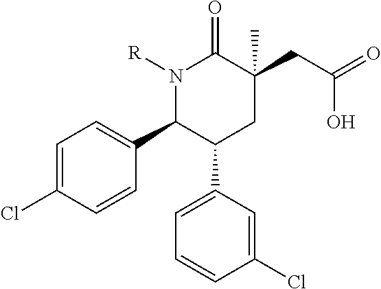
N1([R])C(C2=CC=C(Cl)C=C2)C(C2=CC=CC(Cl)=C2)CC(CC(=O)O)(C)C1=O
